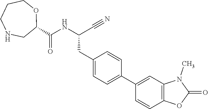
O1CCCNCC1C(NC(C#N)CC1=CC=C(C2=CC3=C(C=C2)OC(=O)N3C)C=C1)=O
